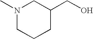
N1(C)CCCC(CO)C1
